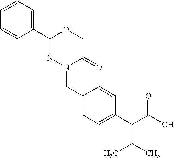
C1=CC=C(C2=NN(CC3=CC=C(C(C(O)=O)C(C)C)C=C3)C(=O)CO2)C=C1
